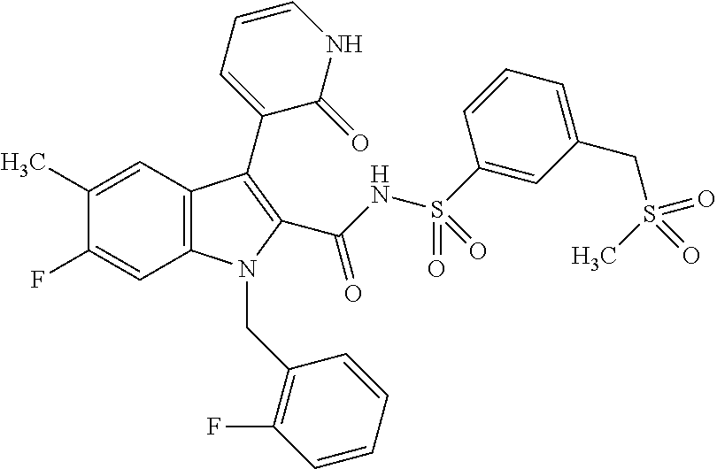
C1(C)=CC2=C(C=C1F)N(CC1=C(F)C=CC=C1)C(C(NS(C1=CC(CS(=O)(C)=O)=CC=C1)(=O)=O)=O)=C2C1=CC=CNC1=O
